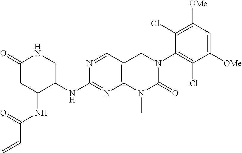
N(C1=NC2=C(C=N1)CN(C1=C(Cl)C([OMe])=CC([OMe])=C1Cl)C(=O)N2C)C1CNC(=O)CC1NC(C=C)=O
